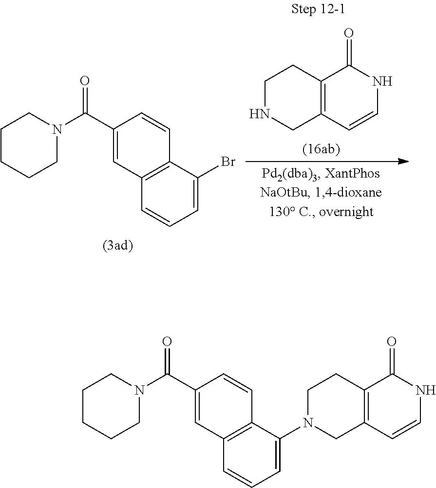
C1CCCN(C(C2=CC3=C(C=C2)C(Br)=CC=C3)=O)C1.C1NCC2=C(C1)C(=O)NC=C2.C1CCCN(C(C2=CC3=C(C=C2)C(N2CCC4=C(C2)C=CNC4=O)=CC=C3)=O)C1
